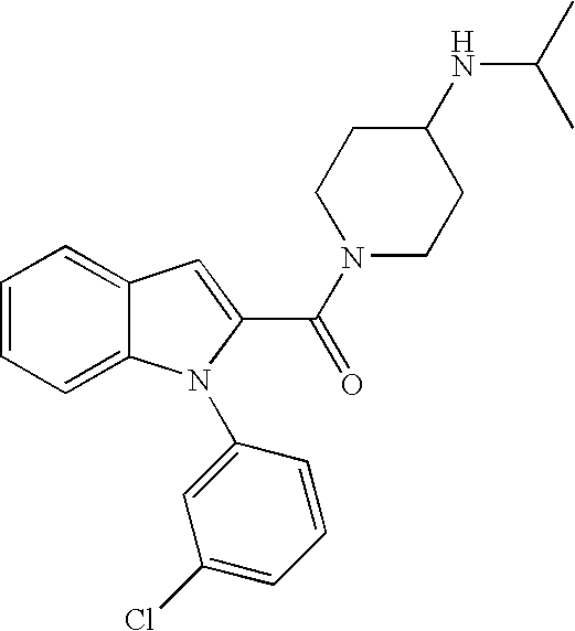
C1=C2C(=CC=C1)N(C1=CC(Cl)=CC=C1)C(C(=O)N1CCC(NC(C)C)CC1)=C2
